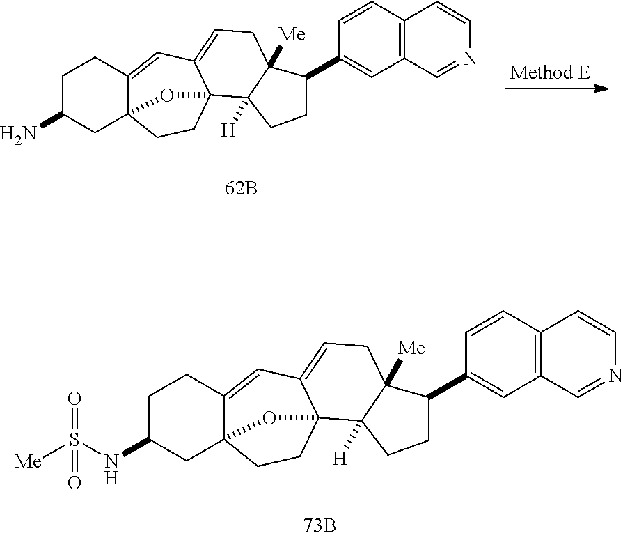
C1C(N)CC23C(=CC4=CCC5([Me])C([H])(C4(CC2)O3)CCC5C2=CC3=C(C=C2)C=CN=C3)C1.C1C(NS([Me])(=O)=O)CC23C(=CC4=CCC5([Me])C([H])(C4(CC2)O3)CCC5C2=CC3=C(C=C2)C=CN=C3)C1
